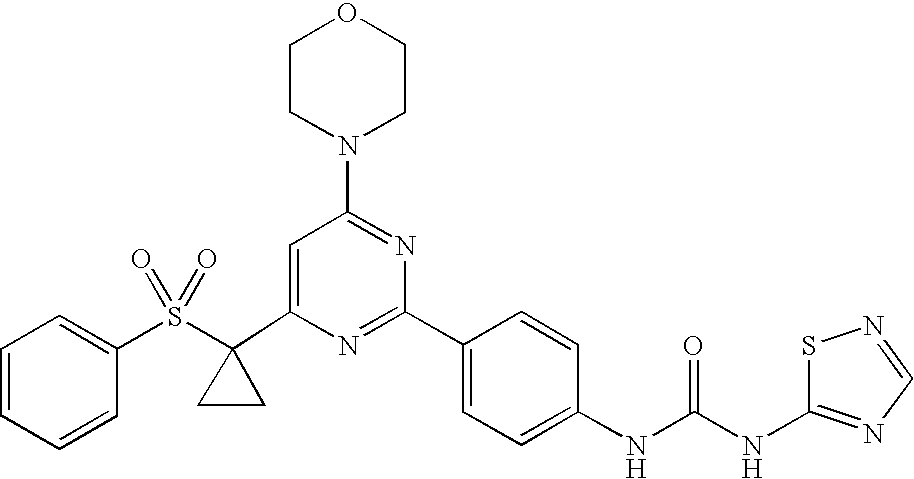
C1(C2(S(C3=CC=CC=C3)(=O)=O)CC2)=CC(N2CCOCC2)=NC(C2=CC=C(NC(=O)NC3=NC=NS3)C=C2)=N1
